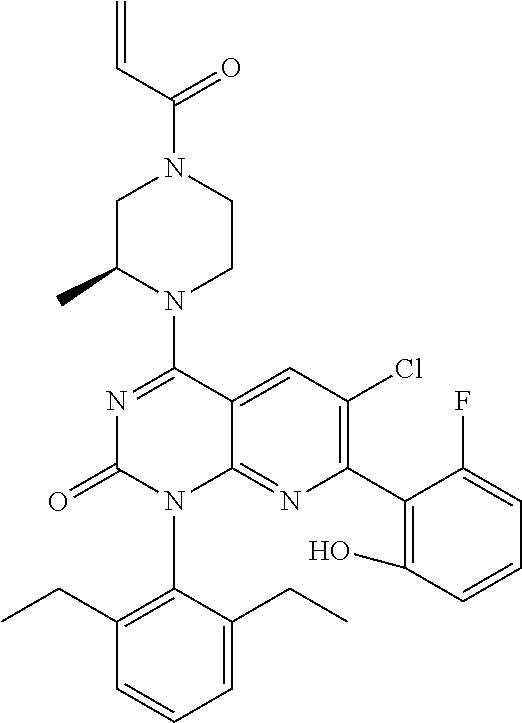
C=CC(N1CCN(C2=NC(=O)N(C3=C(CC)C=CC=C3CC)C3=NC(C4=C(O)C=CC=C4F)=C(Cl)C=C23)C(C)C1)=O
